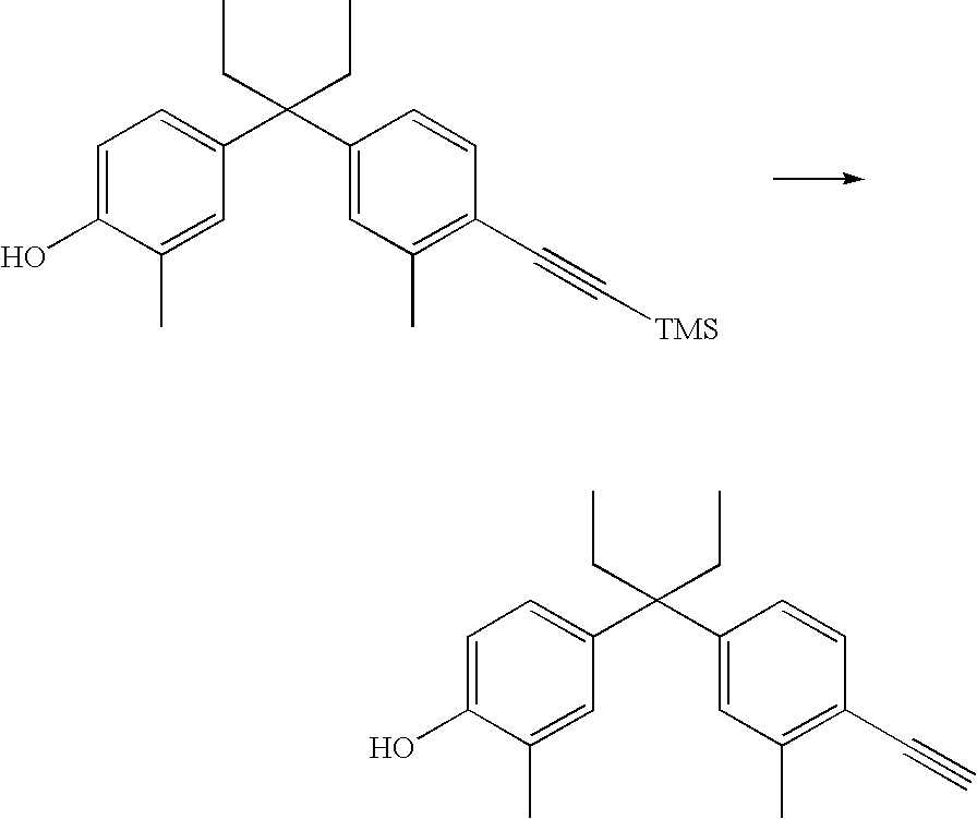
C1=C(O)C(C)=CC(C(C2=CC(C)=C(C#C[TMS])C=C2)(CC)CC)=C1.C1=C(O)C(C)=CC(C(C2=CC(C)=C(C#C)C=C2)(CC)CC)=C1
